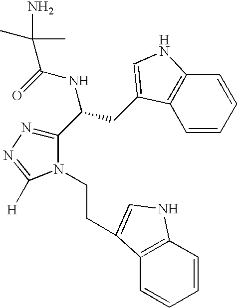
C12=C(C=CC=C1)NC=C2CCN1C(C(NC(=O)C(C)(C)N)CC2=CNC3=C2C=CC=C3)=NN=C1[H]
